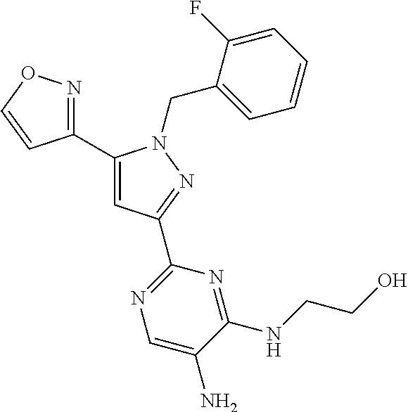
C1(C2=CC(C3=NC=C(N)C(NCCO)=N3)=NN2CC2=CC=CC=C2F)=NOC=C1
